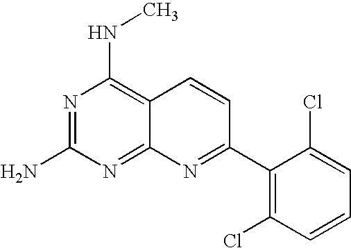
C12=C(NC)N=C(N)N=C1N=C(C1=C(Cl)C=CC=C1Cl)C=C2
